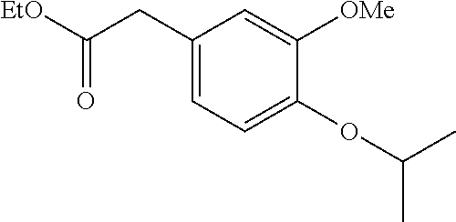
C1=C(CC([EtO])=O)C=C([OMe])C(OC(C)C)=C1
